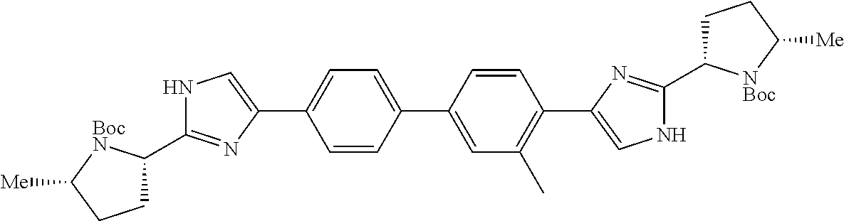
C1=CC(C2=CC=C(C3=CNC(C4CCC([Me])[BocN]4)=N3)C=C2)=CC(C)=C1C1=CNC(C2CCC([Me])[NBoc]2)=N1
